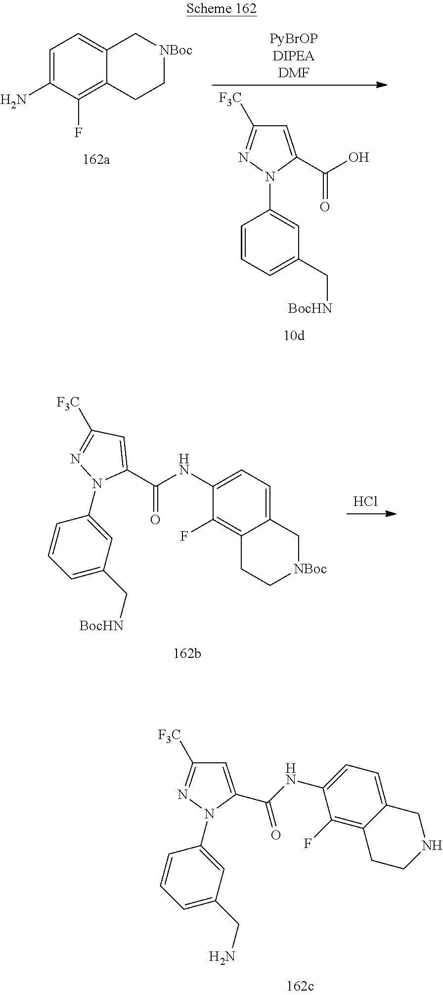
C1=C(C(O)=O)N(C2=CC(C[BocHN])=CC=C2)N=C1[F3C].[PyBrOPDIPEADMF].C1=C(N)C(F)=C2C(=C1)C[NBoc]CC2.C1=C(C(NC2=CC=C3C(=C2F)CCNC3)=O)N(C2=CC(CN)=CC=C2)N=C1[F3C].Cl.C1(F)=C2C(=CC=C1NC(C1=CC([F3C])=NN1C1=CC(C[BocHN])=CC=C1)=O)C[NBoc]CC2
